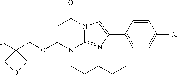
C1=C(OCC2(F)COC2)N(CCCCC)C2=NC(C3=CC=C(Cl)C=C3)=CN2C1=O
